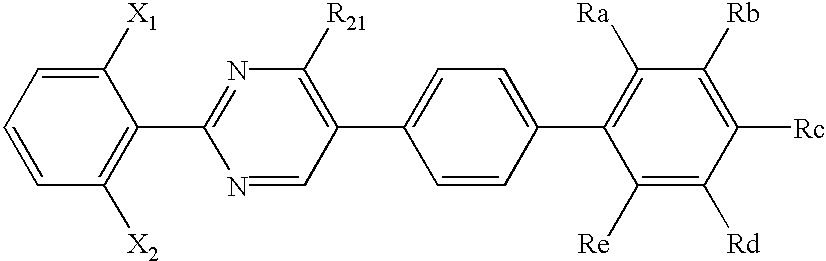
C1=CC=C([X1])C(C2=NC([R21])=C(C3=CC=C(C4=C([Ra])C([Rb])=C([Rc])C([Rd])=C4[Re])C=C3)C=N2)=C1[X2]
